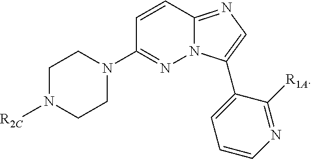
C1(N2CCN([R2C])CC2)=NN2C(=NC=C2C2=CC=CN=C2[R1A])C=C1
